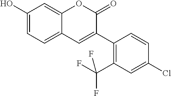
C1(O)=CC=C2C(=C1)OC(=O)C(C1=C(C(F)(F)F)C=C(Cl)C=C1)=C2
